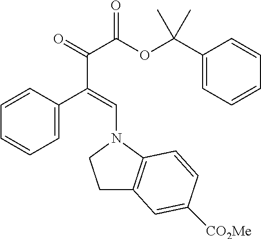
C1=C(C(=CN2CCC3=C2C=CC([CO2Me])=C3)C(=O)C(OC(C2=CC=CC=C2)(C)C)=O)C=CC=C1
